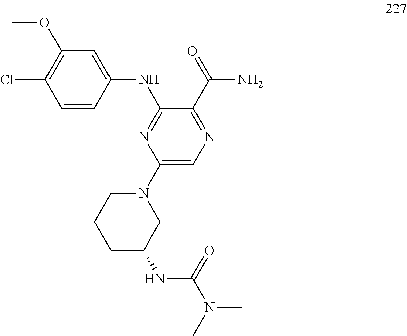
C1(N2CCCC(NC(N(C)C)=O)C2)=CN=C(C(=O)N)C(NC2=CC(OC)=C(Cl)C=C2)=N1
